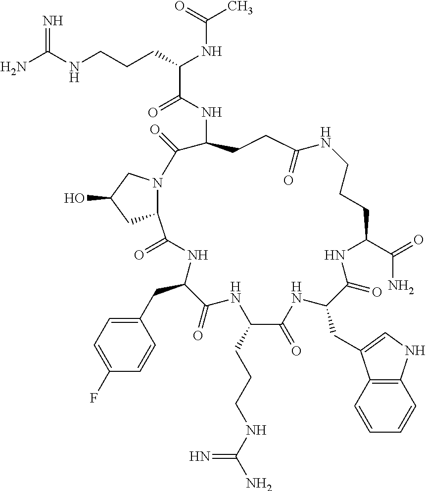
NC(NCCCC(NC(C)=O)C(=O)NC1CCC(=O)NCCCC(C(=O)N)NC(=O)C(CC2=CNC3=C2C=CC=C3)NC(=O)C(CCCNC(N)=N)NC(=O)C(CC2=CC=C(F)C=C2)NC(=O)C2N(C1=O)CC(O)C2)=N
